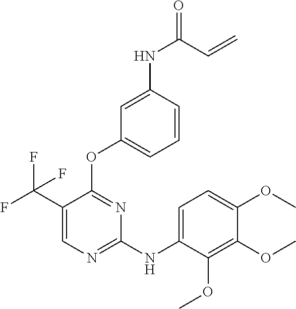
C1(C(F)(F)F)=CN=C(NC2=CC=C(OC)C(OC)=C2OC)N=C1OC1=CC=CC(NC(C=C)=O)=C1
